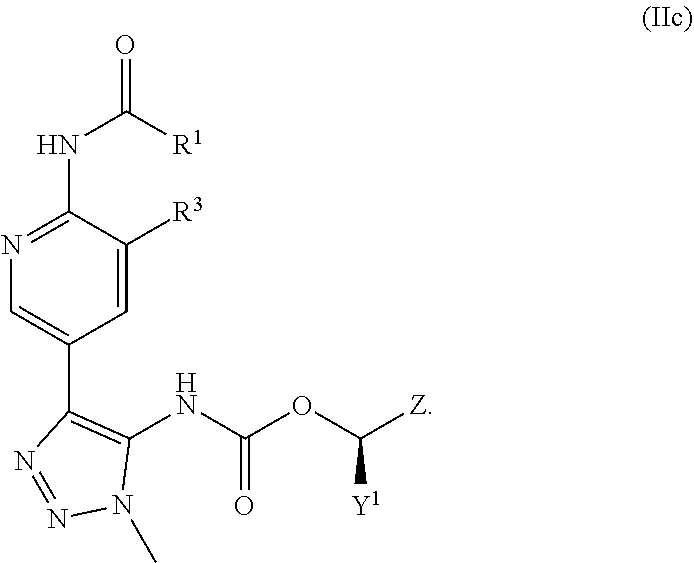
C1=C([R3])C(NC(=O)[R1])=NC=C1C1=C(NC(OC([Z])[Y1])=O)N(C)N=N1
